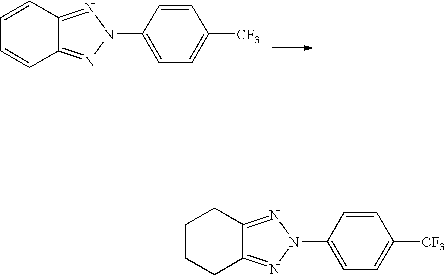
C12=NN(C3=CC=C([CF3])C=C3)N=C1C=CC=C2.C12=NN(C3=CC=C([CF3])C=C3)N=C1CCCC2
